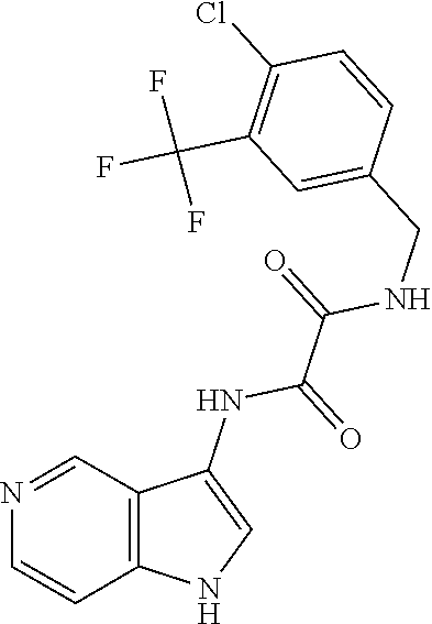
C1(Cl)=C(C(F)(F)F)C=C(CNC(C(NC2=CNC3=C2C=NC=C3)=O)=O)C=C1
